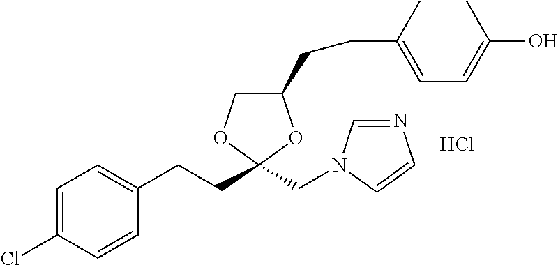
C1=C(Cl)C=CC(CCC2(CN3C=NC=C3)OC(CCC(=CC=C(C)O)C)CO2)=C1.Cl
